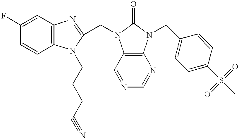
C1(F)=CC2=C(C=C1)N(CCCC#N)C(CN1C3=C(N(CC4=CC=C(S(C)(=O)=O)C=C4)C1=O)N=CN=C3)=N2
